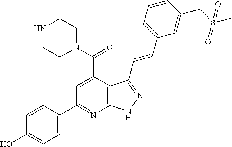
C1=C(C(N2CCNCC2)=O)C2=C(N=C1C1=CC=C(O)C=C1)NN=C2C=CC1=CC=CC(CS(C)(=O)=O)=C1
